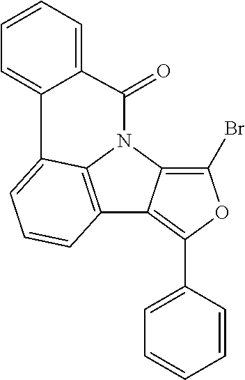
C1=CC=C2C(=C1)C1=CC=CC3=C1N(C1=C(Br)OC(C4=CC=CC=C4)=C31)C2=O
